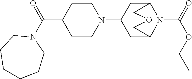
C1(C(=O)N2CCCCCC2)CCN(C2CC3N(C(=O)OCC)C(C2)COC3)CC1
